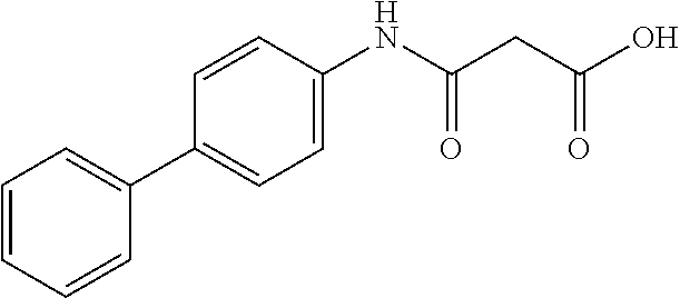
C1(NC(=O)CC(=O)O)=CC=C(C2=CC=CC=C2)C=C1
